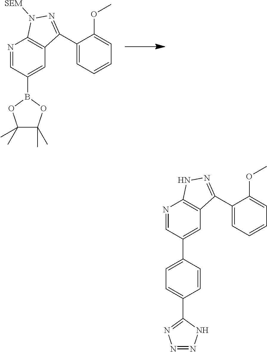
N1=CC(B2OC(C)(C)C(C)(C)O2)=CC2=C1N([SEM])N=C2C1=CC=CC=C1OC.N1=CC(C2=CC=C(C3=NN=NN3)C=C2)=CC2=C1NN=C2C1=CC=CC=C1OC
